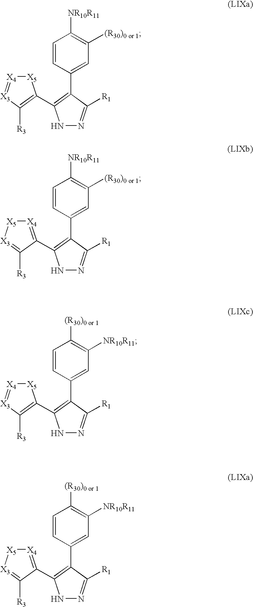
N1N=C([R1])C(C2=CC([(R30)0 or 1])=C([NR10R11])C=C2)=C1C1=C([R3])[X3]=[X4][X5]1.N1N=C([R1])C(C2=CC([(R30)0 or 1])=C([NR10R11])C=C2)=C1C1=[X4][X5][X3]=C1[R3].N1N=C([R1])C(C2=CC([NR10R11])=C([(R30)0 or 1])C=C2)=C1C1=C([R3])[X3]=[X4][X5]1.N1N=C([R1])C(C2=CC([NR10R11])=C([(R30)0 or 1])C=C2)=C1C1=[X4][X5][X3]=C1[R3]
